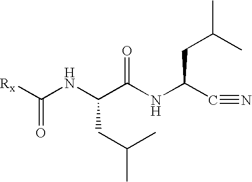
C(C(NC(C#N)CC(C)C)=O)(NC([Rx])=O)CC(C)C
